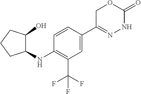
C1=CC(C2=NNC(=O)OC2)=CC(C(F)(F)F)=C1NC1C(O)CCC1
